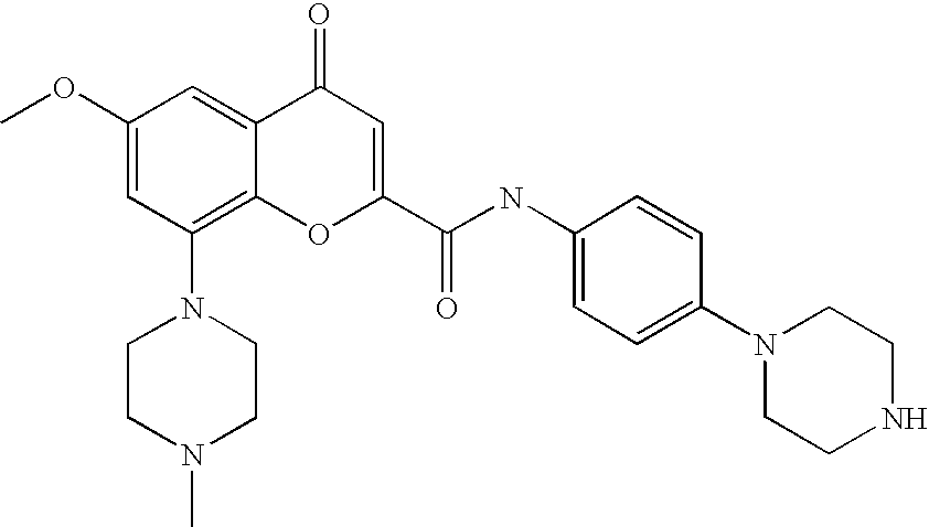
N1(C2=C3C(=CC(OC)=C2)C(=O)C=C(C(NC2=CC=C(N4CCNCC4)C=C2)=O)O3)CCN(C)CC1
